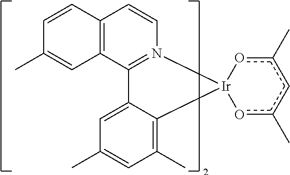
C12=N(C=CC3=C1C=C(C)C=C3)[Ir]1(C3=C(C)C=C(C)C=C23)oc(C)cc(C)o1
